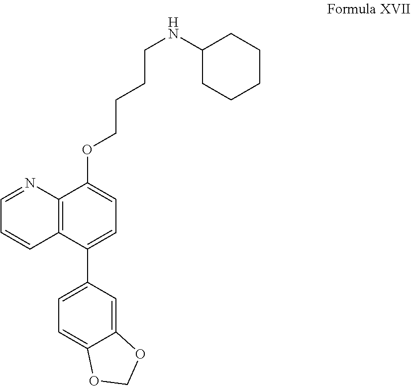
C1=NC2=C(C=C1)C(C1=CC=C3C(=C1)OCO3)=CC=C2OCCCCNC1CCCCC1
